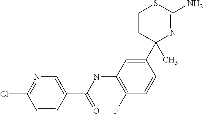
C1=CC(C(NC2=C(F)C=CC(C3(C)N=C(N)SCC3)=C2)=O)=CN=C1Cl
